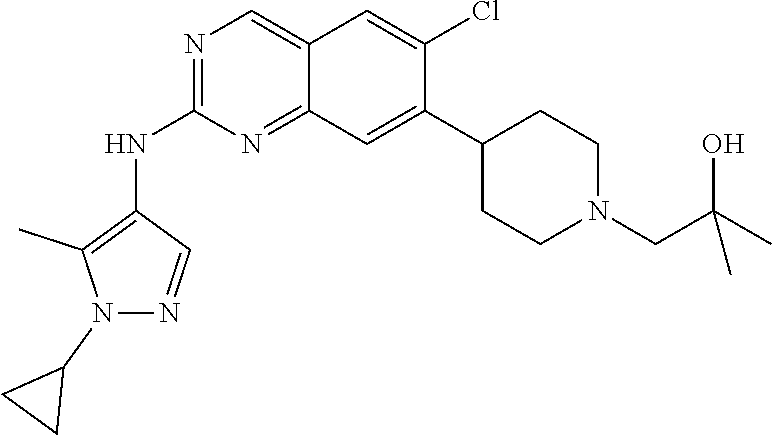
C12=CN=C(NC3=C(C)N(C4CC4)N=C3)N=C1C=C(C1CCN(CC(O)(C)C)CC1)C(Cl)=C2
